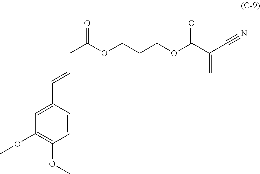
C1=CC(C=CCC(=O)OCCCOC(C(C#N)=C)=O)=CC(OC)=C1OC
